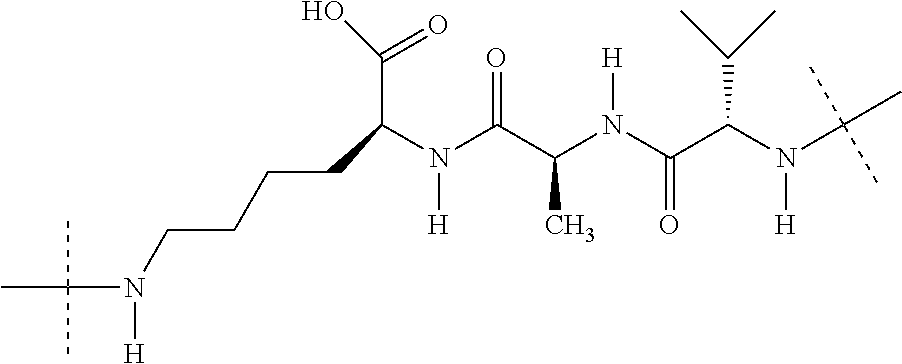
N(C(C(N(C(C(N(C(C)(C)C)[H])C(C)C)=O)[H])C)=O)(C(CCCCN(C(C)(C)C)[H])C(O)=O)[H]
